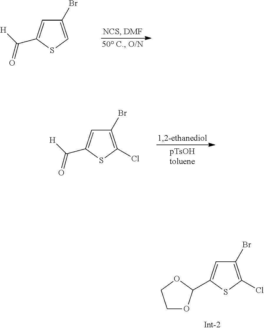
C1(Br)=C(Cl)SC(C2OCCO2)=C1.C1(Br)=CSC(C([H])=O)=C1.C1(Br)=C(Cl)SC(C([H])=O)=C1
